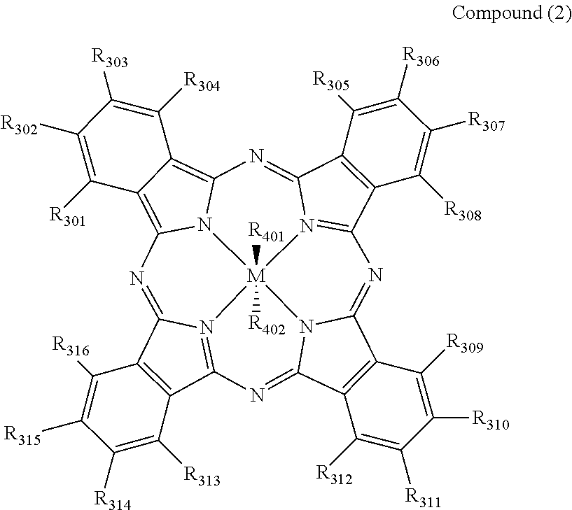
C12=C(C3=N4C1=NC1=C5C(=C6N1[M]41([R401])([R402])N4=C(C7=C(C4=N6)C([R305])=C([R306])C([R307])=C7[R308])N=C4C6=C(C(=N3)N41)C([R312])=C([R311])C([R310])=C6[R309])C([R304])=C([R303])C([R302])=C5[R301])C([R313])=C([R314])C([R315])=C2[R316]
